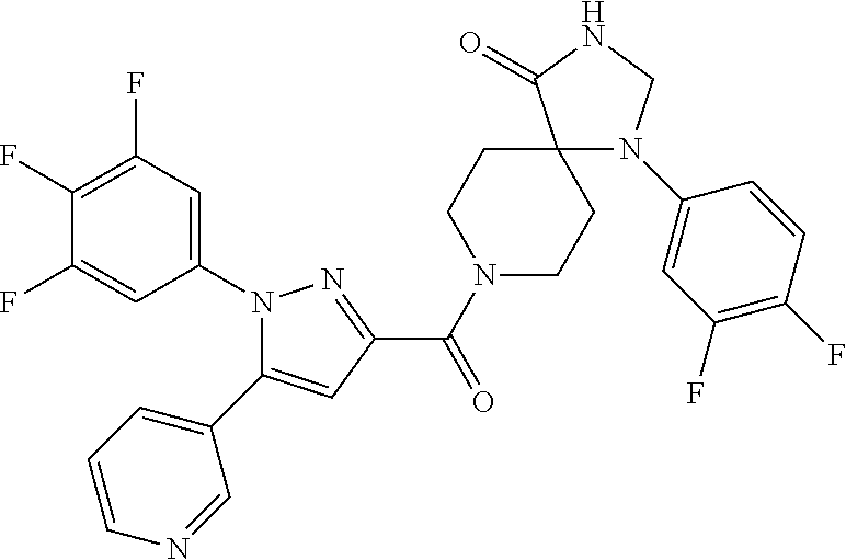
C1(F)=C(F)C=C(N2C(C3=CC=CN=C3)=CC(C(N3CCC4(CC3)N(C3=CC(F)=C(F)C=C3)CNC4=O)=O)=N2)C=C1F
